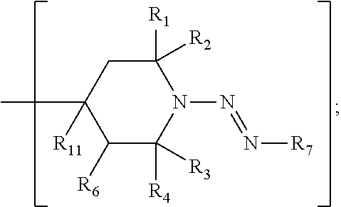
C1([R1])([R2])CC(C)([R11])C([R6])C([R4])([R3])N1N=N[R7]
